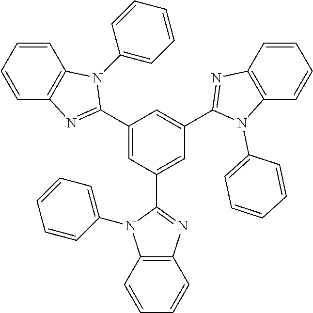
C1=CC2=C(C=C1)N=C(C1=CC(C3=NC4=C(N3C3=CC=CC=C3)C=CC=C4)=CC(C3=NC4=C(C=CC=C4)N3C3=CC=CC=C3)=C1)N2C1=CC=CC=C1
